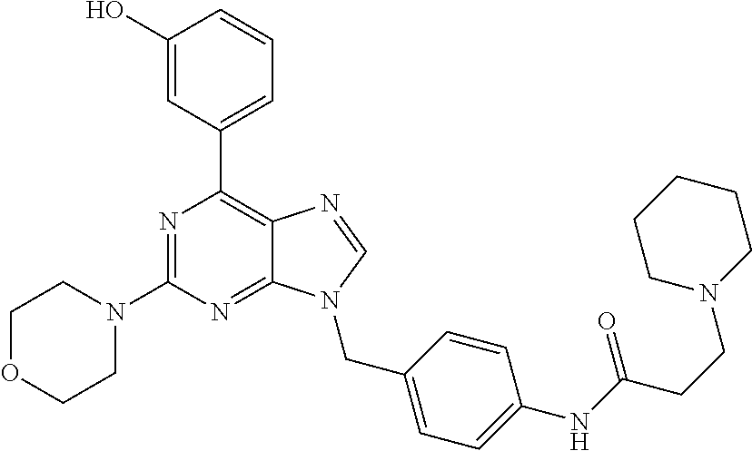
N1=C(N2CCOCC2)N=C2C(=C1C1=CC=CC(O)=C1)N=CN2CC1=CC=C(NC(CCN2CCCCC2)=O)C=C1
